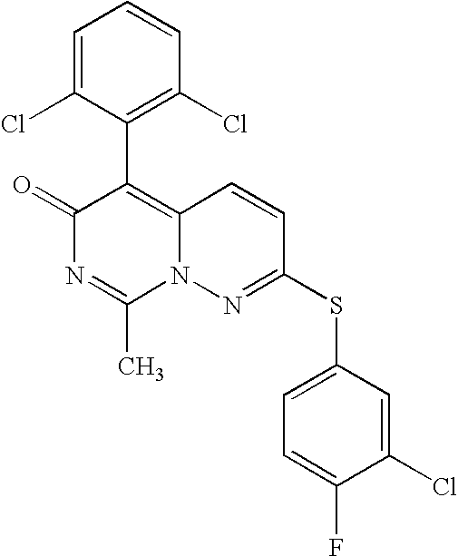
O=C1N=C(C)N2C(=C1C1=C(Cl)C=CC=C1Cl)C=CC(SC1=CC=C(F)C(Cl)=C1)=N2
